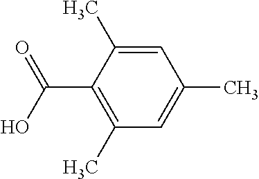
C1(C(O)=O)=C(C)C=C(C)C=C1C
